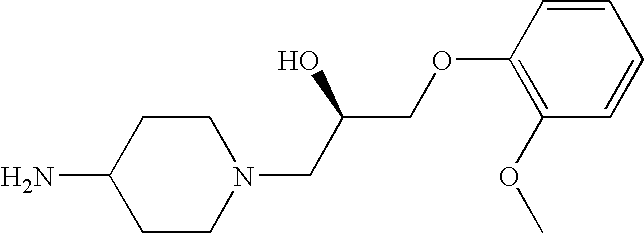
C1CC(N)CCN1CC(COC1=C(OC)C=CC=C1)O
